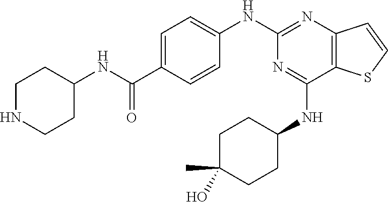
C1(NC2=CC=C(C(NC3CCNCC3)=O)C=C2)=NC2=C(C(NC3CCC(O)(C)CC3)=N1)SC=C2
